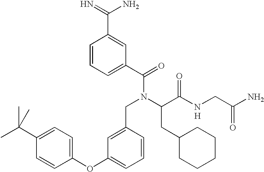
[H].C1=CC(OC2=CC=CC(CN(C(C(NCC(N)=O)=O)CC3CCCCC3)C(C3=CC=CC(C(N)=N)=C3)=O)=C2)=CC=C1C(C)(C)C
